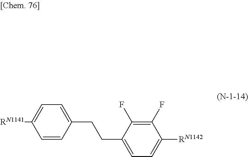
C1(CCC2=CC=C([RN1142])C(F)=C2F)=CC=C([RN1141])C=C1
